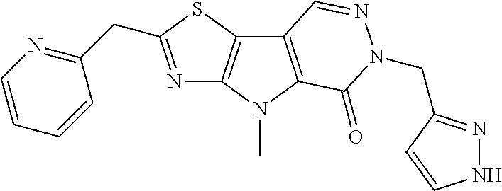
N1=C(CC2=NC=CC=C2)SC2=C1N(C)C1=C2C=NN(CC2=NNC=C2)C1=O
